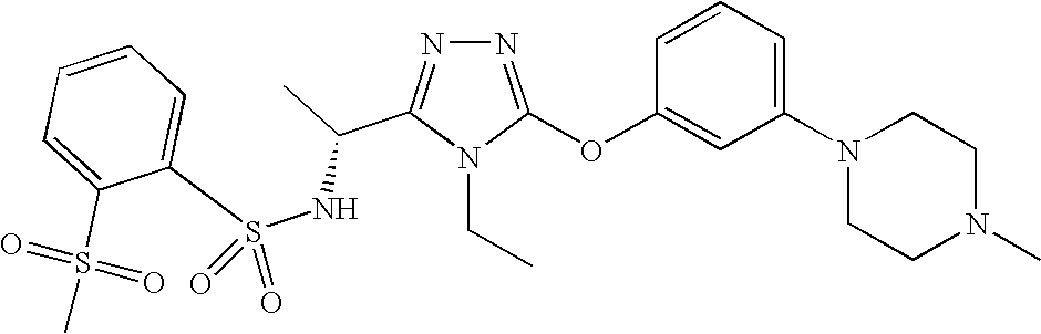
N1=C(OC2=CC(N3CCN(C)CC3)=CC=C2)N(CC)C(C(C)NS(C2=CC=CC=C2S(C)(=O)=O)(=O)=O)=N1
